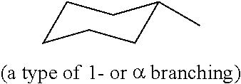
C1CCCC(C)C1
